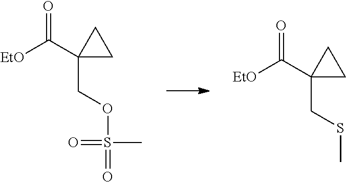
C(C1(CSC)CC1)(=O)[EtO].C(C1(COS(C)(=O)=O)CC1)(=O)[EtO]
